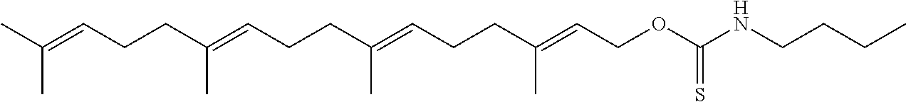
C(=CCCC(=CCCC(=CCOC(NCCCC)=S)C)C)(C)CCC=C(C)C
